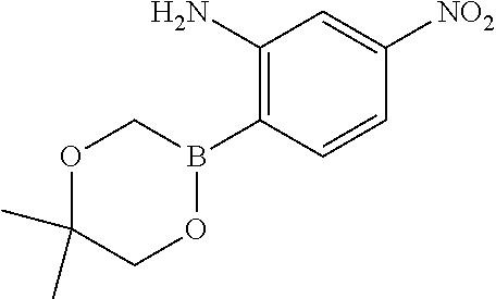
O1C(C)(C)COB(C2=C(N)C=C([NO2])C=C2)C1
